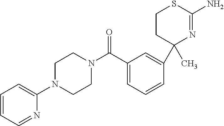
N1(C(C2=CC=CC(C3(C)N=C(N)SCC3)=C2)=O)CCN(C2=CC=CC=N2)CC1
